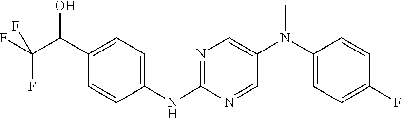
C1=CC(NC2=NC=C(N(C3=CC=C(F)C=C3)C)C=N2)=CC=C1C(C(F)(F)F)O
